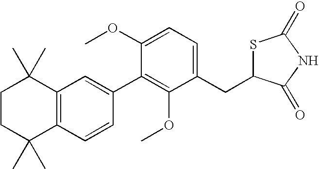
C1CC(C)(C)C2=C(C1(C)C)C=C(C1=C(OC)C(CC3SC(=O)NC3=O)=CC=C1OC)C=C2
